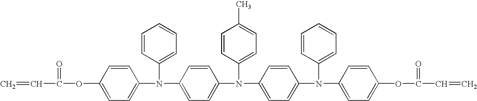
C=CC(=O)OC1=CC=C(N(C2=CC=CC=C2)C2=CC=C(N(C3=CC=C(C)C=C3)C3=CC=C(N(C4=CC=CC=C4)C4=CC=C(OC(=O)C=C)C=C4)C=C3)C=C2)C=C1
